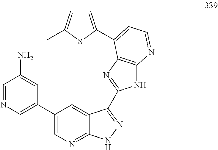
C1=NC=C(C2=CN=C3C(=C2)C(C2=NC4=C(N2)N=CC=C4C2=CC=C(C)S2)=NN3)C=C1N
